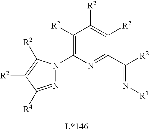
C1([R2])=C(N2N=C([R4])C([R2])=C2[R2])N=C(C([R2])=N[R1])C([R2])=C1[R2]
